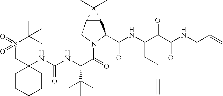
C(C1(NC(NC(C(=O)N2CC3C(C2C(NC(C(C(NCC=C)=O)=O)CCC#C)=O)C3(C)C)C(C)(C)C)=O)CCCCC1)S(C(C)(C)C)(=O)=O
